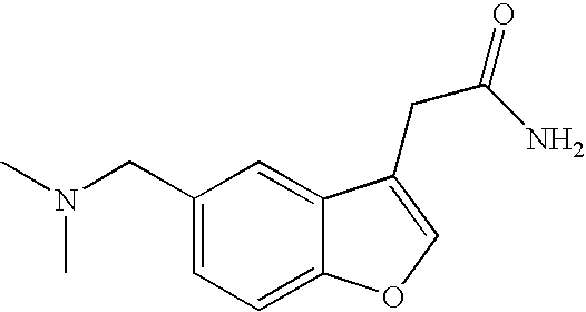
N(CC1=CC=C2C(=C1)C(CC(N)=O)=CO2)(C)C
